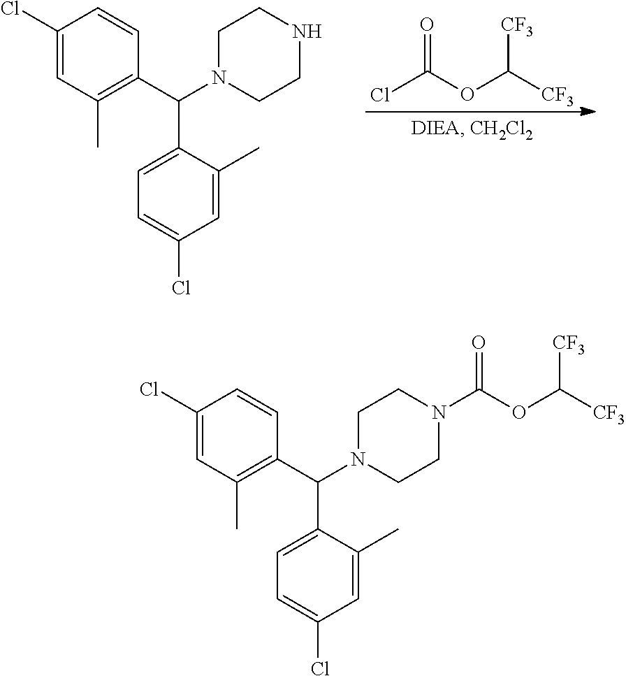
C1(Cl)=CC(C)=C(C(N2CCNCC2)C2=CC=C(Cl)C=C2C)C=C1.ClC(OC([CF3])[CF3])=O.C1(Cl)=CC(C)=C(C(N2CCN(C(OC([CF3])[CF3])=O)CC2)C2=CC=C(Cl)C=C2C)C=C1
